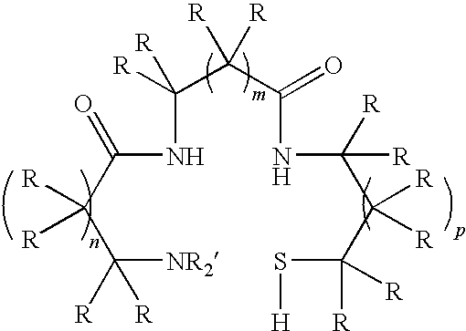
C(NC(C(C([NR2])([R])[R])([R])[R])=O)(C(C(NC(C(C(S[H])([R])[R])([R])[R])([R])[R])=O)([R])[R])([R])[R]
